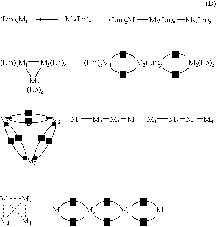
[(Lm)xM1][M3(Ln)y][M2(Lp)z].[(Lm)xM1]1[M3(Ln)y][M2]1.[M1]12[M2]3[M4]1[M3]23.[M1][M2][M3][M4].[M1][M2][M4][M3]
